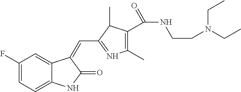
C1(F)=CC=C2C(=C1)C(=CC1=NC(C)=C(C(NCCN(CC)CC)=O)C1C)C(=O)N2
